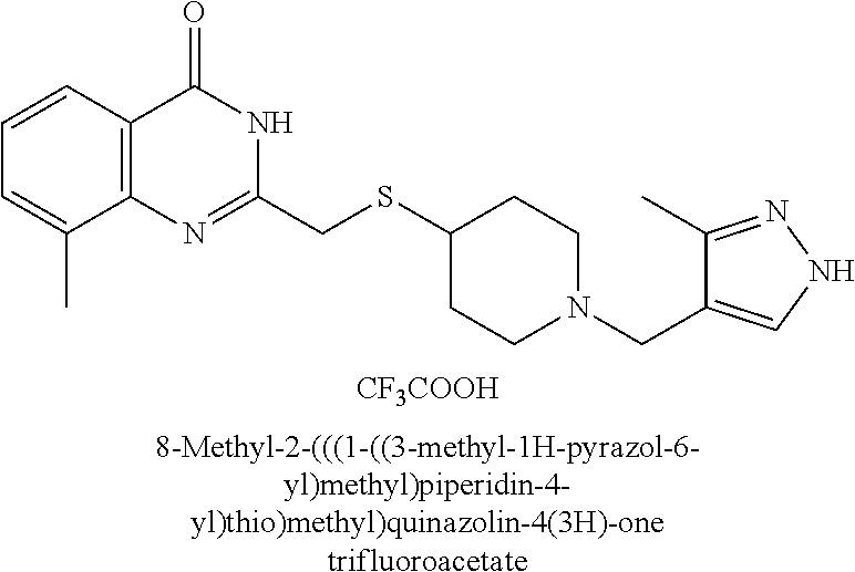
C1=C(C)C2=C(C=C1)C(=O)NC(CSC1CCN(CC3=CNN=C3C)CC1)=N2.[CF3COOH].[8-Methyl-2-(((1-((3-methyl-1H-pyrazol-6-yl)methyl)piperidin-4-yl)thio)methyl)quinazolin-4(3H)-onetrifluoroacetate]
